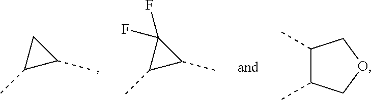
C1(C)C(C)C1.C1(C)C(C)C1(F)F.C1(C)C(C)COC1
